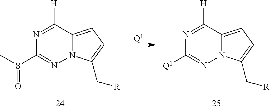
N1=C([H])C2=CC=C(C[R])N2N=C1S(C)=O.[Q1].N1=C([H])C2=CC=C(C[R])N2N=C1[Q1]
